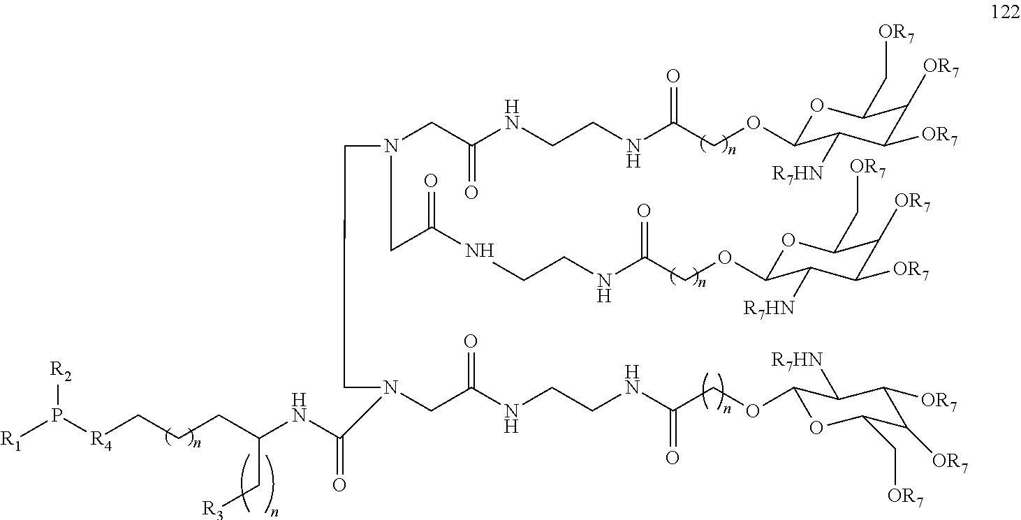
N(CC(NCCNC(COC1OC(C[OR7])C([OR7])C([OR7])C1[R7HN])=O)=O)(CC(NCCNC(COC1OC(C[OR7])C([OR7])C([OR7])C1[R7HN])=O)=O)CCN(CC(=O)NCCNC(COC1OC(C[OR7])C([OR7])C([OR7])C1[R7HN])=O)C(NC(CCC[R4]P([R1])[R2])C[R3])=O
